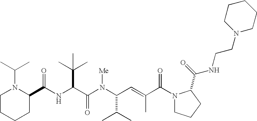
N(C(C(N(C(C(C)C)C=C(C)C(N1CCCC1C(=O)NCCN1CCCCC1)=O)[Me])=O)C(C)(C)C)C(C1N(C(C)C)CCCC1)=O
